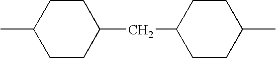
C1CC(CC2CCC(C)CC2)CCC1C
